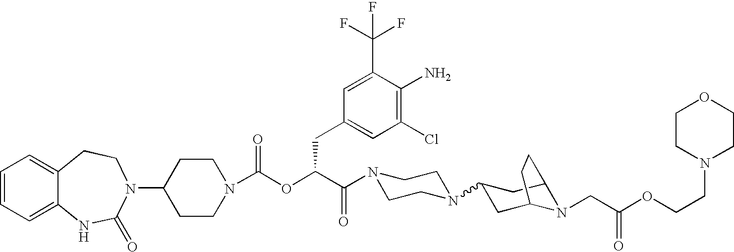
C1(N2C(=O)NC3=CC=CC=C3CC2)CCN(C(OC(C(N2CCN(C3CC4N(CC(OCCN5CCOCC5)=O)C(C3)CC4)CC2)=O)CC2=CC(Cl)=C(N)C(C(F)(F)F)=C2)=O)CC1
